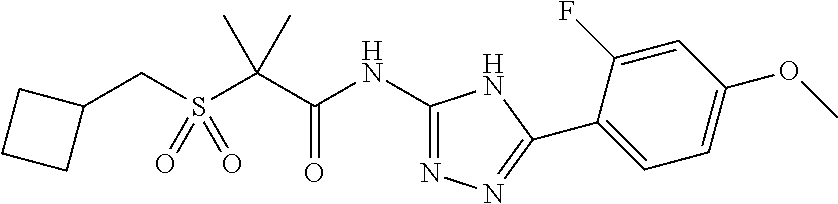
C(S(C(C(NC1=NN=C(C2=CC=C(OC)C=C2F)N1)=O)(C)C)(=O)=O)C1CCC1
